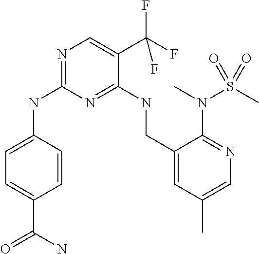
C1=C(NC2=NC=C(C(F)(F)F)C(NCC3=CC(C)=CN=C3N(C)S(C)(=O)=O)=N2)C=CC(C(=O)N)=C1
